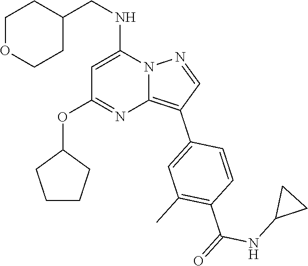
N(C1=CC(OC2CCCC2)=NC2=C(C3=CC(C)=C(C(NC4CC4)=O)C=C3)C=NN12)CC1CCOCC1
